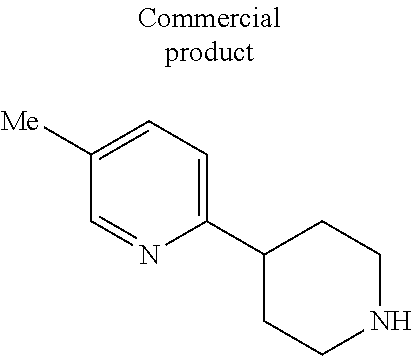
C1([Me])=CC=C(C2CCNCC2)N=C1
